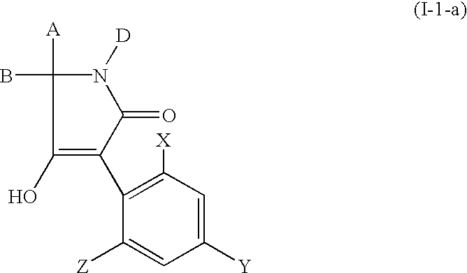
C1(O)=C(C2=C([X])C=C([Y])C=C2[Z])C(=O)N([D])C1([A])B
